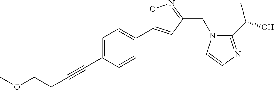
C1=C(C#CCCOC)C=CC(C2=CC(CN3C(C(O)C)=NC=C3)=NO2)=C1
